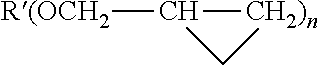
[R(OCH2]C1[CH2)n]C1
